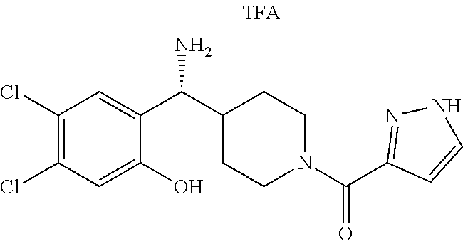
C1(Cl)=C(Cl)C=C(C(C2CCN(C(C3=NNC=C3)=O)CC2)N)C(O)=C1
